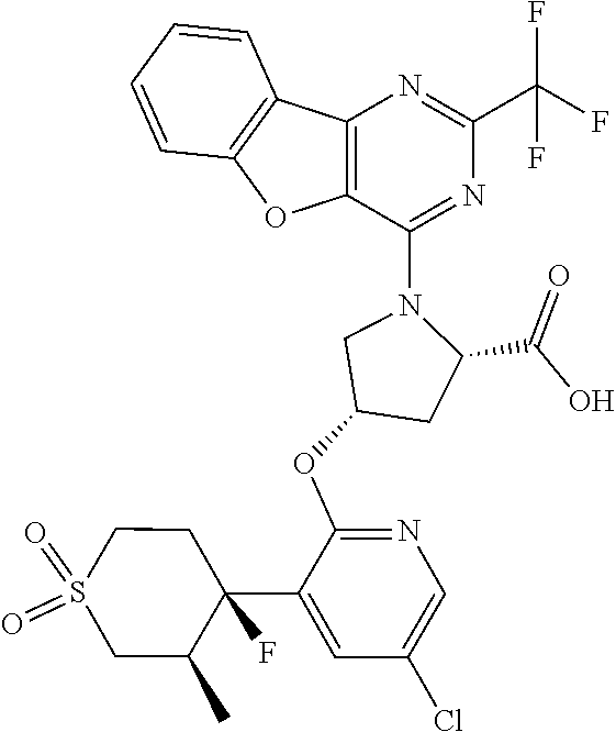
C12=C(OC3=C1C=CC=C3)C(N1CC(OC3=NC=C(Cl)C=C3C3(F)C(C)CS(=O)(=O)CC3)CC1C(O)=O)=NC(C(F)(F)F)=N2
